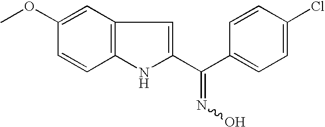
C12=C(NC(C(C3=CC=C(Cl)C=C3)=NO)=C1)C=CC(OC)=C2
